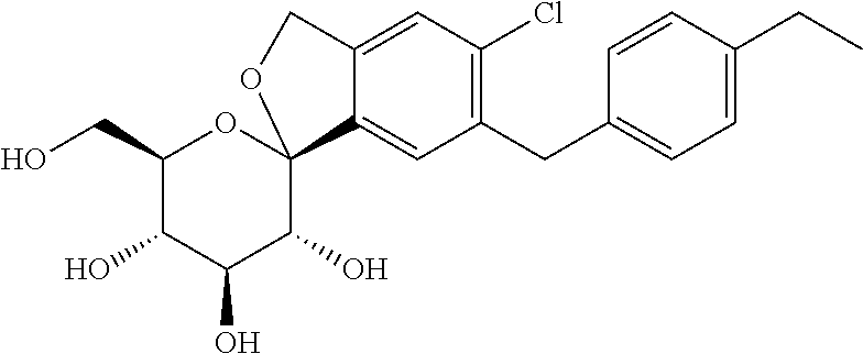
C1(CO)C(O)C(O)C(O)C2(O1)C1=CC(CC3=CC=C(CC)C=C3)=C(Cl)C=C1CO2
